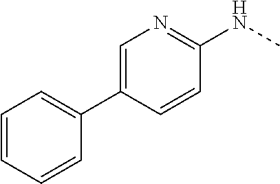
C1=C(C2=CC=CC=C2)C=CC(NC)=N1
